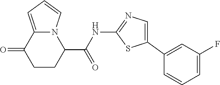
C1CC(C(=O)NC2=NC=C(C3=CC(F)=CC=C3)S2)N2C(=CC=C2)C1=O
